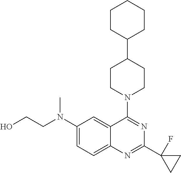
C12=CC=C(N(CCO)C)C=C1C(N1CCC(C3CCCCC3)CC1)=NC(C1(F)CC1)=N2
